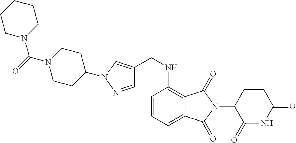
C1N(C(N2CCC(N3C=C(CNC4=C5C(=CC=C4)C(=O)N(C4C(=O)NC(=O)CC4)C5=O)C=N3)CC2)=O)CCCC1
